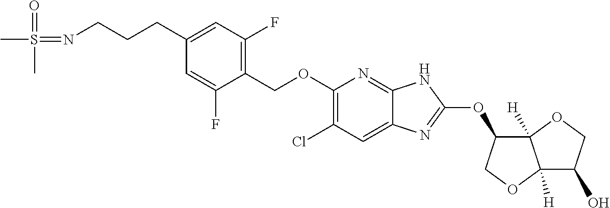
C1(COC2=C(Cl)C=C3C(=N2)NC(OC2C4([H])C([H])(OC2)C(O)CO4)=N3)=C(F)C=C(CCCN=S(C)(=O)C)C=C1F
